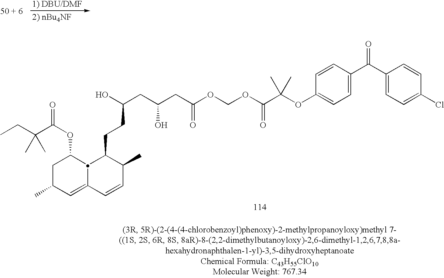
C1C(C)C=C2C(C1OC(C(CC)(C)C)=O)C(CCC(O)CC(CC(OCOC(C(OC1=CC=C(C(C3=CC=C(Cl)C=C3)=O)C=C1)(C)C)=O)=O)O)C(C)C=C2
